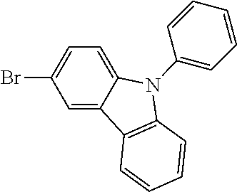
C1=C2C(=CC=C1Br)N(C1=CC=CC=C1)C1=C2C=CC=C1
